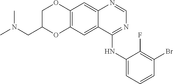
C12=C(C=C3C(=C1)N=CN=C3NC1=CC=CC(Br)=C1F)OC(CN(C)C)CO2
